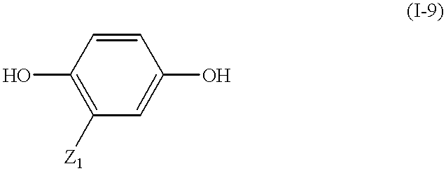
C1(O)=C([Z1])C=C(O)C=C1
